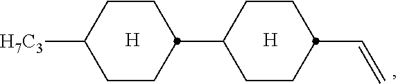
[H7C3]C1CCC(C2CCC(C=C)CC2)CC1.[H].[H]
